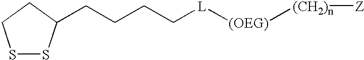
S1SC(CCCC[L][(OEG)][(CH2)n][Z])CC1
